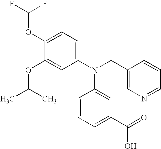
C1(OC(F)F)=CC=C(N(CC2=CN=CC=C2)C2=CC(C(=O)O)=CC=C2)C=C1OC(C)C
